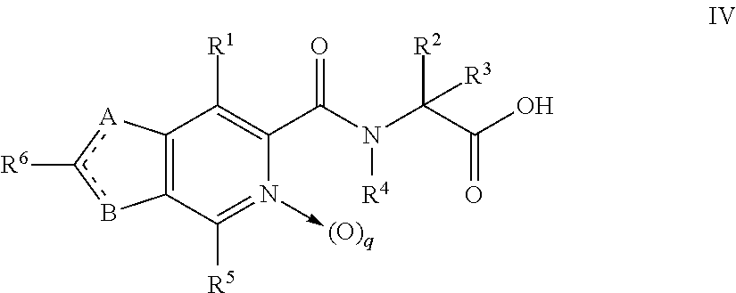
C12=C(C([R1])=C(C(N(C(C(O)=O)([R2])[R3])[R4])=O)N(->[(O)q])=C1[R5])[A]c([R6])b2
